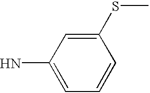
C1(N)=CC=CC(SC)=C1
